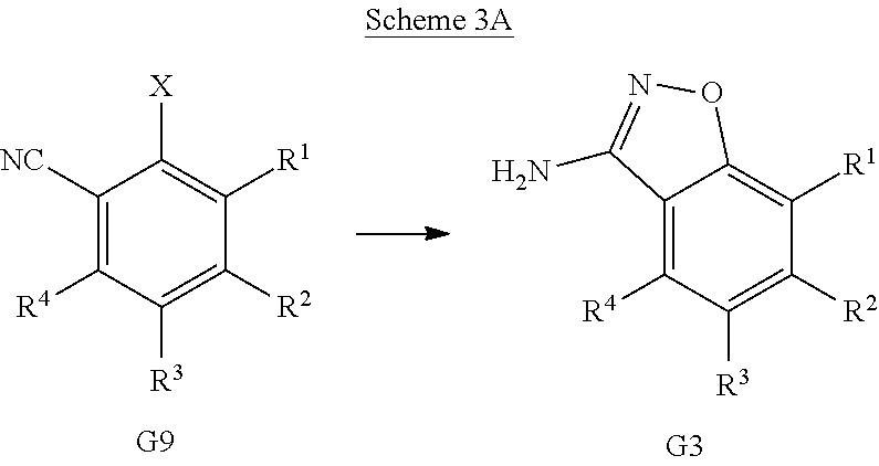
C1([NC])=C([R4])C([R3])=C([R2])C([R1])=C1[X].C12=C([R4])C([R3])=C([R2])C([R1])=C1ON=C2N
